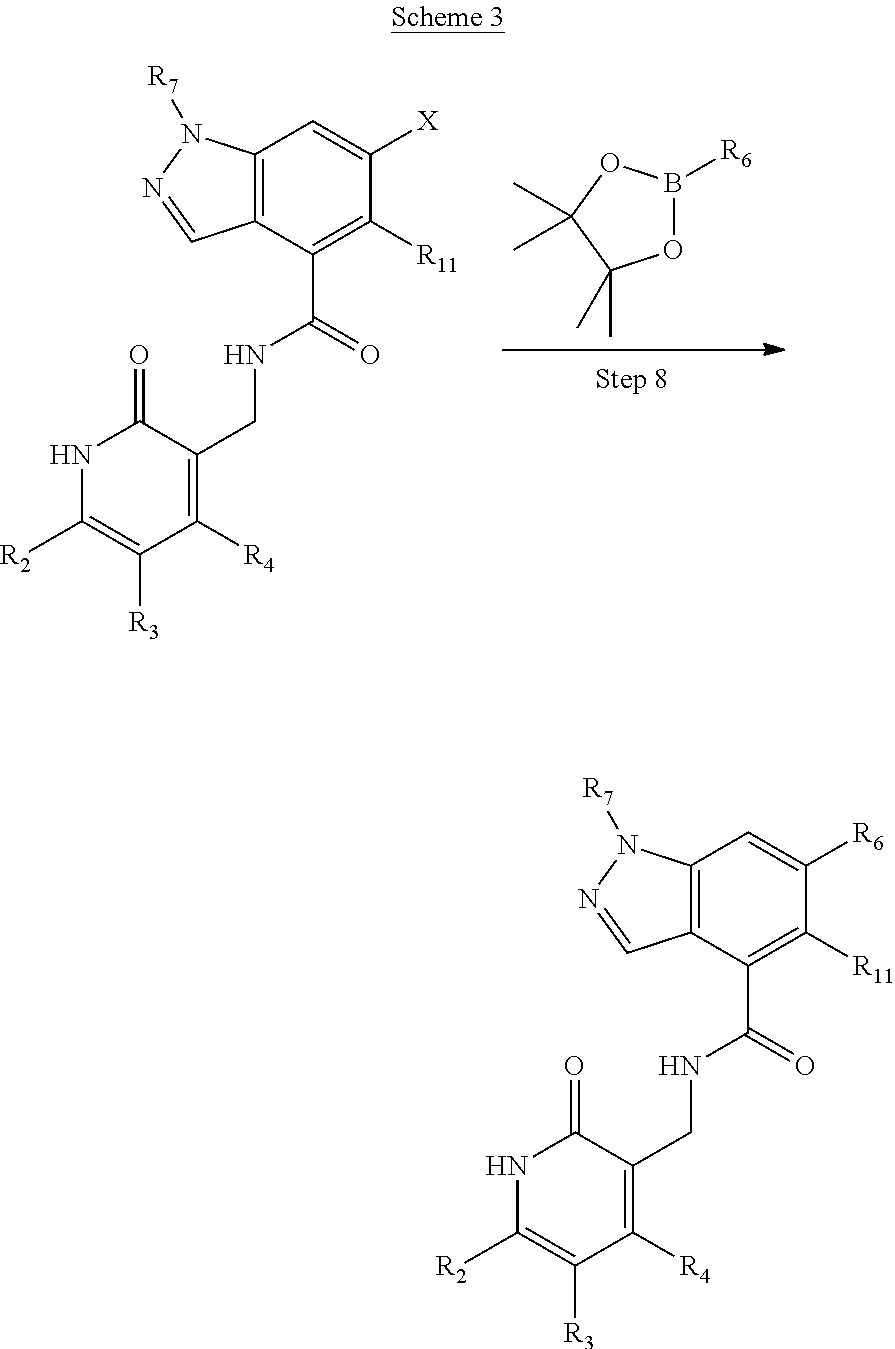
C1([R11])=C(C(=O)NCC2=C([R4])C([R3])=C([R2])NC2=O)C2=C(C=C1[X])N([R7])N=C2.O1B([R6])OC(C)(C)C1(C)C.C1([R11])=C(C(=O)NCC2=C([R4])C([R3])=C([R2])NC2=O)C2=C(C=C1[R6])N([R7])N=C2
